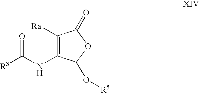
C1([Ra])=C(NC([R3])=O)C(O[R5])OC1=O
